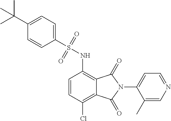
C1(S(NC2=C3C(=C(Cl)C=C2)C(=O)N(C2=CC=NC=C2C)C3=O)(=O)=O)=CC=C(C(C)(C)C)C=C1
